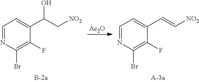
C1=NC(Br)=C(F)C(C(C[NO2])O)=C1.C1=NC(Br)=C(F)C(C=C[NO2])=C1.[Ac2O]
